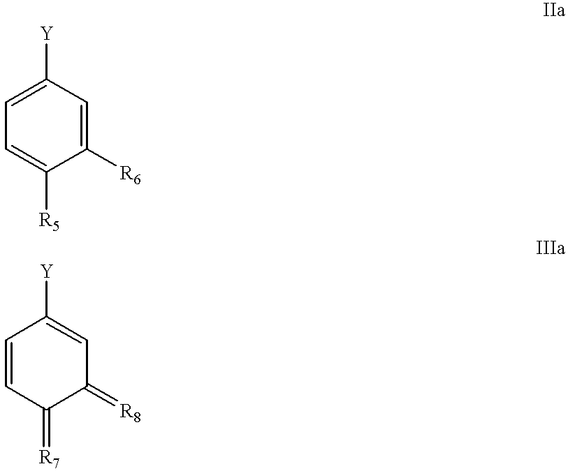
C1([R6])=CC([Y])=CC=C1[R5].C1=CC(=[R7])C(=[R8])C=C1[Y]
